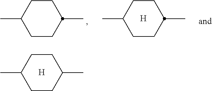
C1CC(C)CCC1C.[H].C1CC(C)CCC1C.[H].C1CC(C)CCC1C
